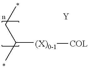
CCC(C)[(X)0-1][COL].[Y]
